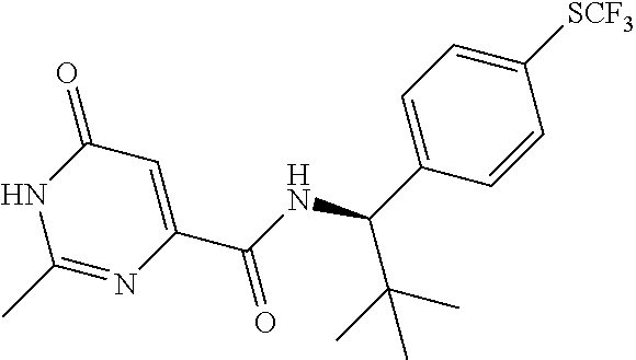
C1(C)=NC(C(NC(C2=CC=C([SCF3])C=C2)C(C)(C)C)=O)=CC(=O)N1
